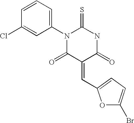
S=C1N(C2=CC=CC(Cl)=C2)C(=O)C(=CC2=CC=C(Br)O2)C(=O)N1
